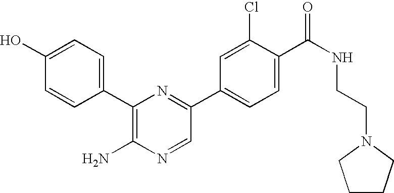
C1(O)=CC=C(C2=C(N)N=CC(C3=CC=C(C(NCCN4CCCC4)=O)C(Cl)=C3)=N2)C=C1
